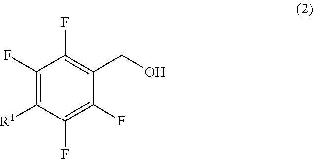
C1(F)=C([R1])C(F)=C(F)C(CO)=C1F
